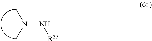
N(N[R35])(C)C
